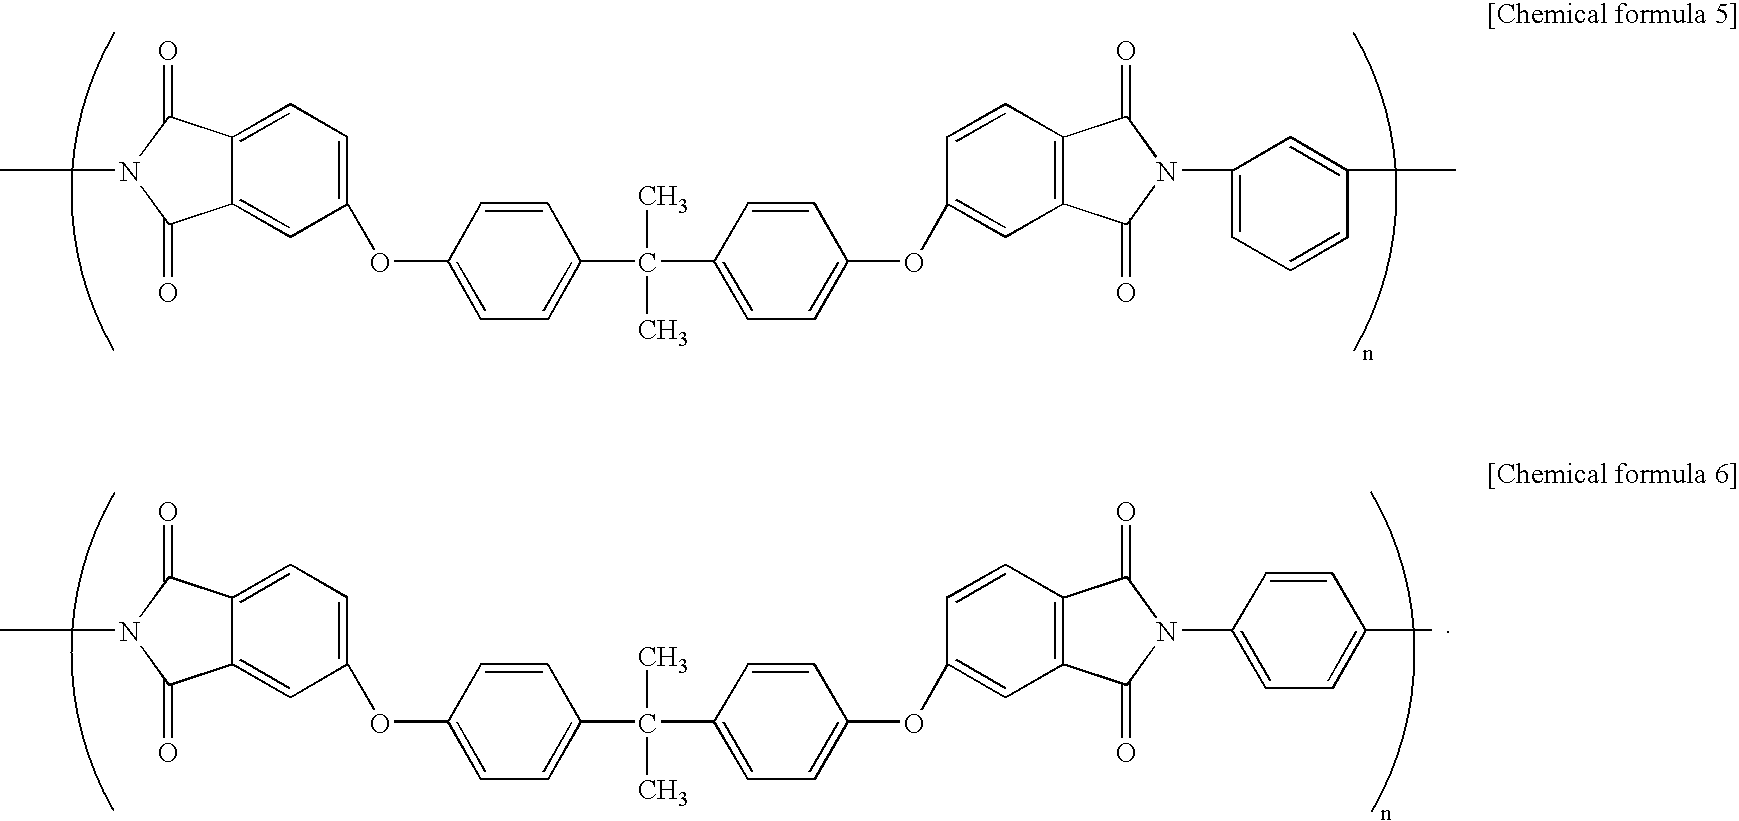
C1=CC(OC2=CC=C3C(=C2)C(=O)N(C)C3=O)=CC=C1C(C)(C1=CC=C(OC2=CC3=C(C=C2)C(=O)N(C2=CC=CC(C)=C2)C3=O)C=C1)C.C1=CC(OC2=CC=C3C(=C2)C(=O)N(C)C3=O)=CC=C1C(C)(C1=CC=C(OC2=CC3=C(C=C2)C(=O)N(C2=CC=C(C)C=C2)C3=O)C=C1)C
